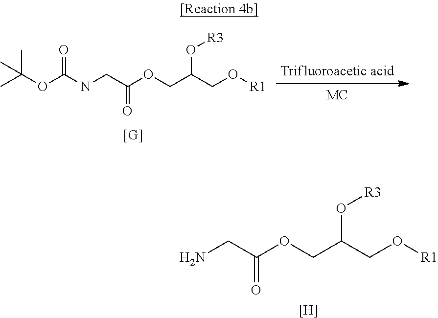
NCC(OCC(CO[R1])O[R3])=O.[H].CC(OC(NCC(OCC(CO[R1])O[R3])=O)=O)(C)C
